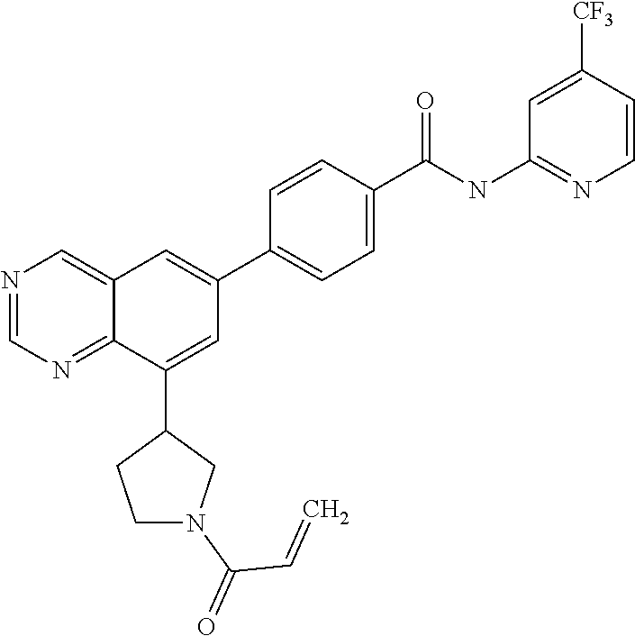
C1(C(NC2=NC=CC([CF3])=C2)=O)=CC=C(C2=CC3=CN=CN=C3C(C3CCN(C(=O)C=C)C3)=C2)C=C1
